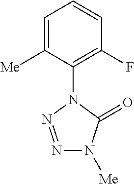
C1=C([Me])C(N2C(=O)N([Me])N=N2)=C(F)C=C1
